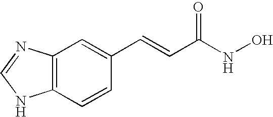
C1=NC2=C(C=CC(C=CC(NO)=O)=C2)N1
